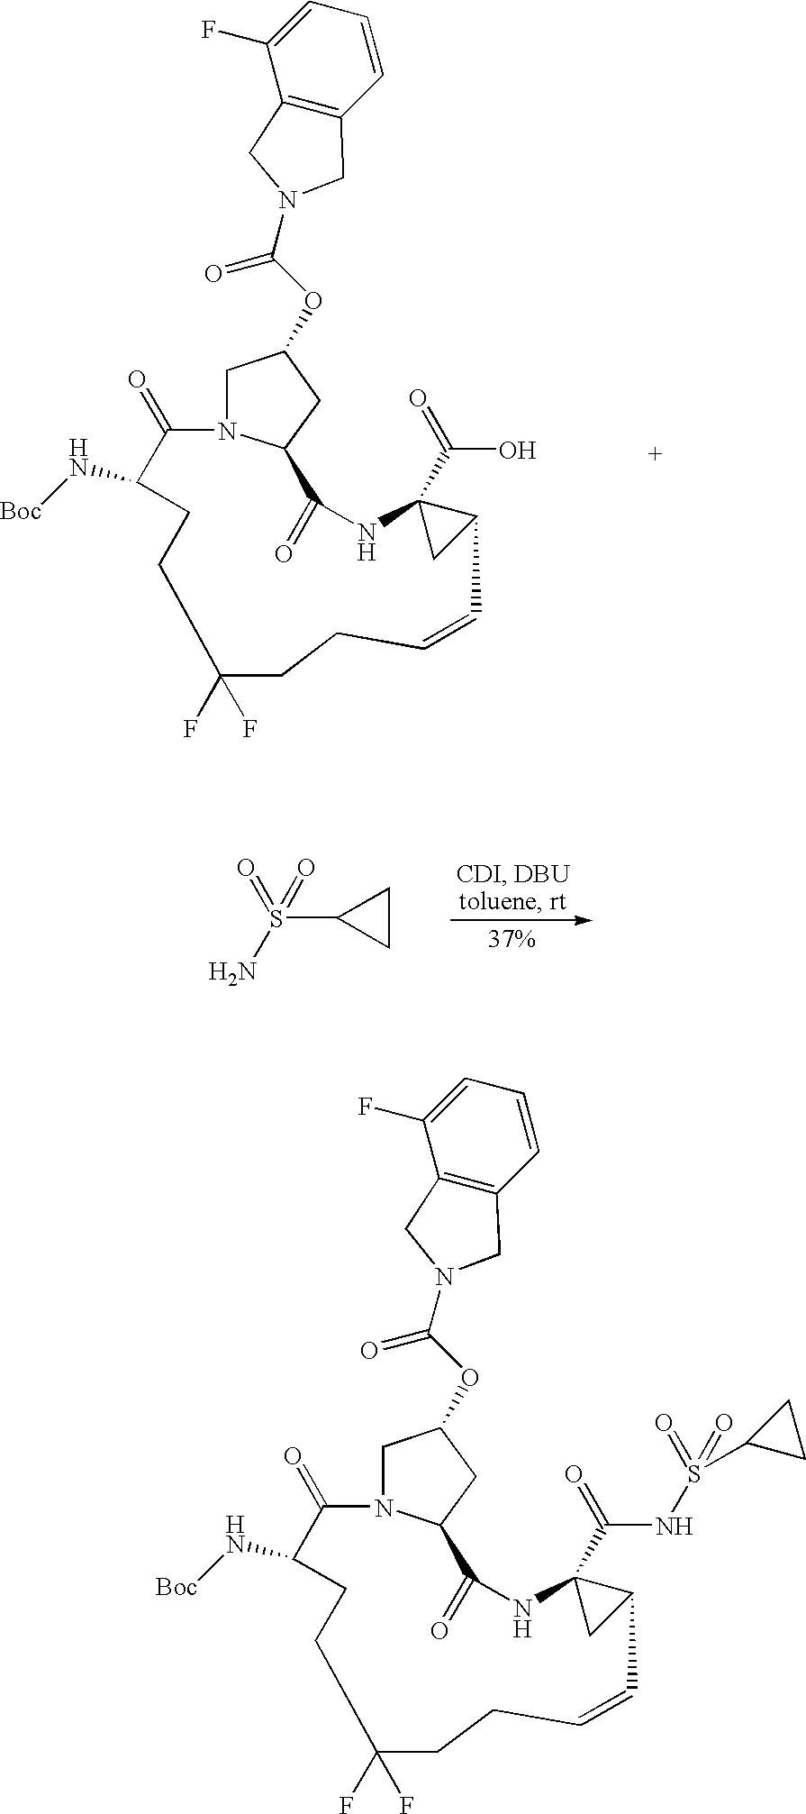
C1(N[Boc])C(=O)N2CC(OC(=O)N3CC4=C(C=CC=C4F)C3)CC2C(=O)NC2(C(=O)NS(=O)(=O)C3CC3)CC2C=CCCC(F)(F)CC1.C1(N[Boc])C(=O)N2CC(OC(=O)N3CC4=C(C=CC=C4F)C3)CC2C(=O)NC2(C(=O)O)CC2C=CCCC(F)(F)CC1.S(C1CC1)(N)(=O)=O
